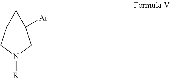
C12([Ar])CC1CN([R])C2
